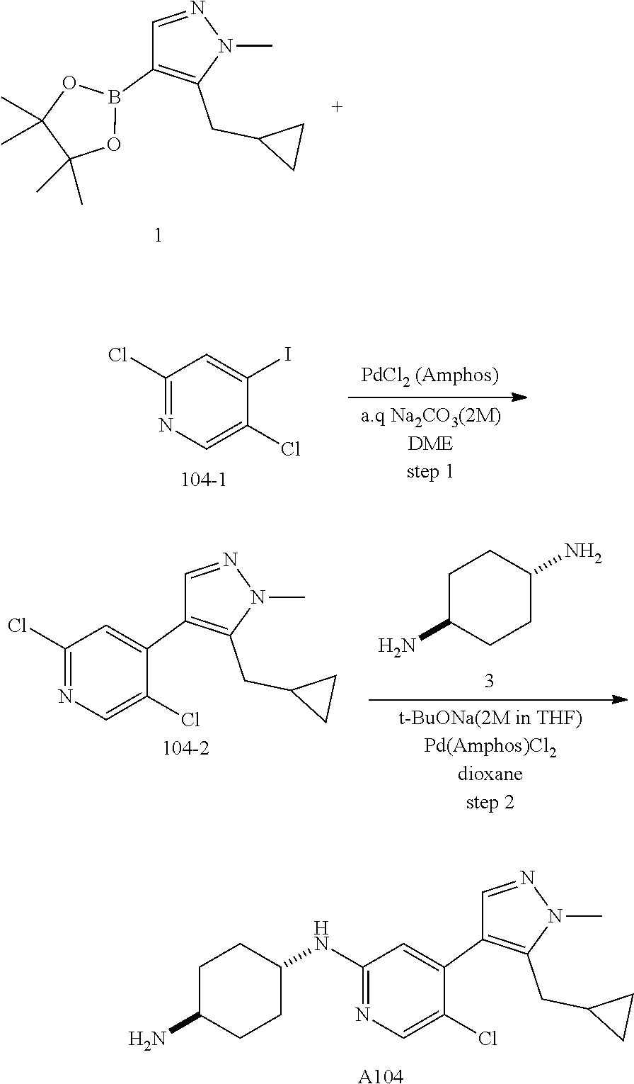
C1=NN(C)C(CC2CC2)=C1B1OC(C)(C)C(C)(C)O1.C1(Cl)=NC=C(Cl)C(I)=C1.C1=NN(C)C(CC2CC2)=C1C1=CC(Cl)=NC=C1Cl.C1C(N)CCC(N)C1.C1=NN(C)C(CC2CC2)=C1C1=CC(NC2CCC(N)CC2)=NC=C1Cl.[A104]
